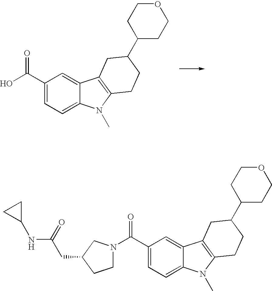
C1(C(O)=O)=CC=C2C(=C1)C1=C(N2C)CCC(C2CCOCC2)C1.C1(C(N2CCC(CC(NC3CC3)=O)C2)=O)=CC=C2C(=C1)C1=C(N2C)CCC(C2CCOCC2)C1
